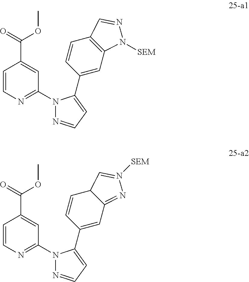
C(C1=CC(N2N=CC=C2C2=CC3=C(C=C2)C=NN3[SEM])=NC=C1)(OC)=O.C(C1=CC(N2N=CC=C2C2=CC3=NN([SEM])=CC3C=C2)=NC=C1)(OC)=O
